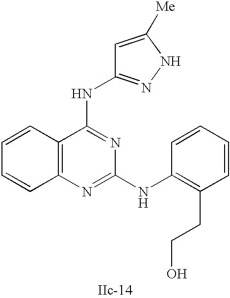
C12=C(N=C(NC3=C(CCO)C=CC=C3)N=C1NC1=NNC([Me])=C1)C=CC=C2
